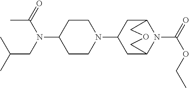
C1(N(C(=O)C)CC(C)C)CCN(C2CC3N(C(=O)OCC)C(C2)COC3)CC1
